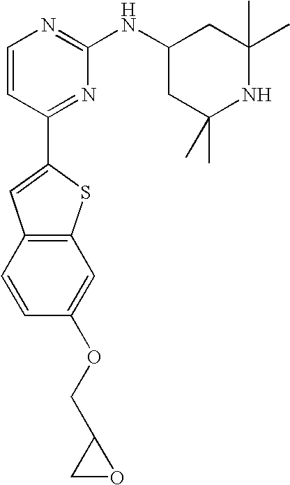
C1=CC(C2=CC3=C(S2)C=C(OCC2CO2)C=C3)=NC(NC2CC(C)(C)NC(C)(C)C2)=N1
